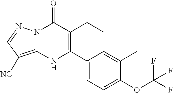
N12C(=C([NC])C=N1)NC(C1=CC=C(OC(F)(F)F)C(C)=C1)=C(C(C)C)C2=O
